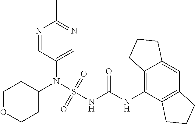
C1(N(S(NC(NC2=C3C(=CC4=C2CCC4)CCC3)=O)(=O)=O)C2CCOCC2)=CN=C(C)N=C1
